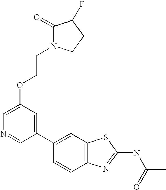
C1(C2=CC3=C(C=C2)N=C(NC(=O)C)S3)=CC(OCCN2C(=O)C(F)CC2)=CN=C1
